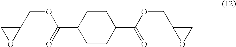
C1CC(C(OCC2OC2)=O)CCC1C(OCC1CO1)=O
